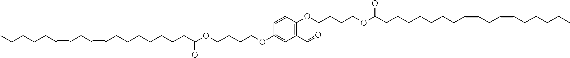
C1=CC(OCCCCOC(CCCCCCCC=CCC=CCCCCC)=O)=CC(C=O)=C1OCCCCOC(CCCCCCCC=CCC=CCCCCC)=O
